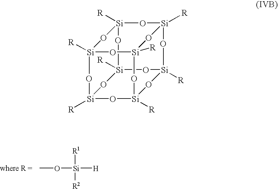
CO[Si]([H])([R1])[R2].O1[Si]2([R])O[Si]3([R])O[Si]4([R])O[Si]5([R])O[Si]([R])(O3)O[Si]1([R])O[Si]([R])(O[Si]([R])(O4)O2)O5
